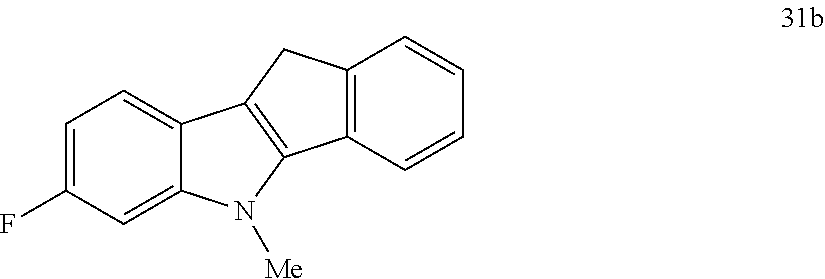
C1=C(F)C=C2C(=C1)C1=C(N2[Me])C2=C(C1)C=CC=C2
